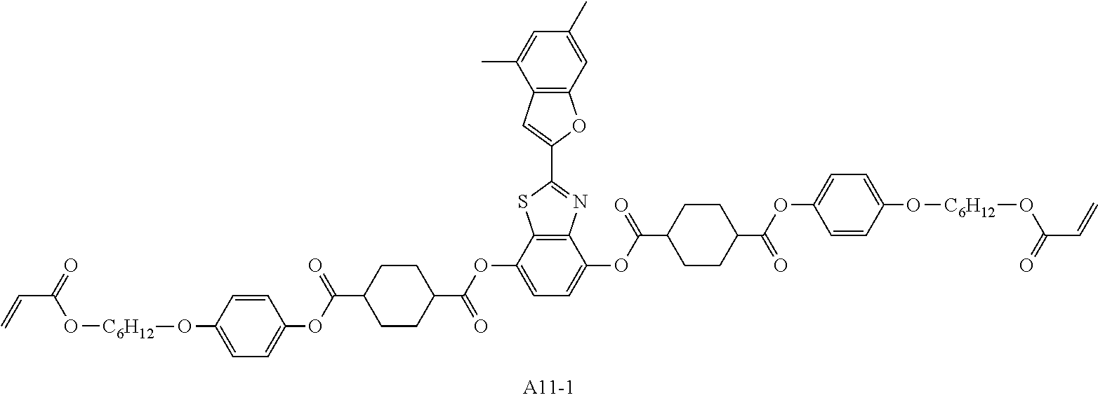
C(C(=O)O[C6H12]OC1=CC=C(OC(C2CCC(C(OC3=CC=C(OC(C4CCC(C(OC5=CC=C(O[C6H12]OC(C=C)=O)C=C5)=O)CC4)=O)C4=C3SC(C3=CC5=C(O3)C=C(C)C=C5C)=N4)=O)CC2)=O)C=C1)=C
